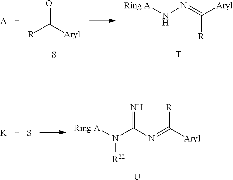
[K].S.[Ring A]N(C(N=C([Aryl])[R])=N)[R22].[U].[A].O=C([Aryl])[R].S.[Ring A]NN=C([Aryl])[R].[T]
